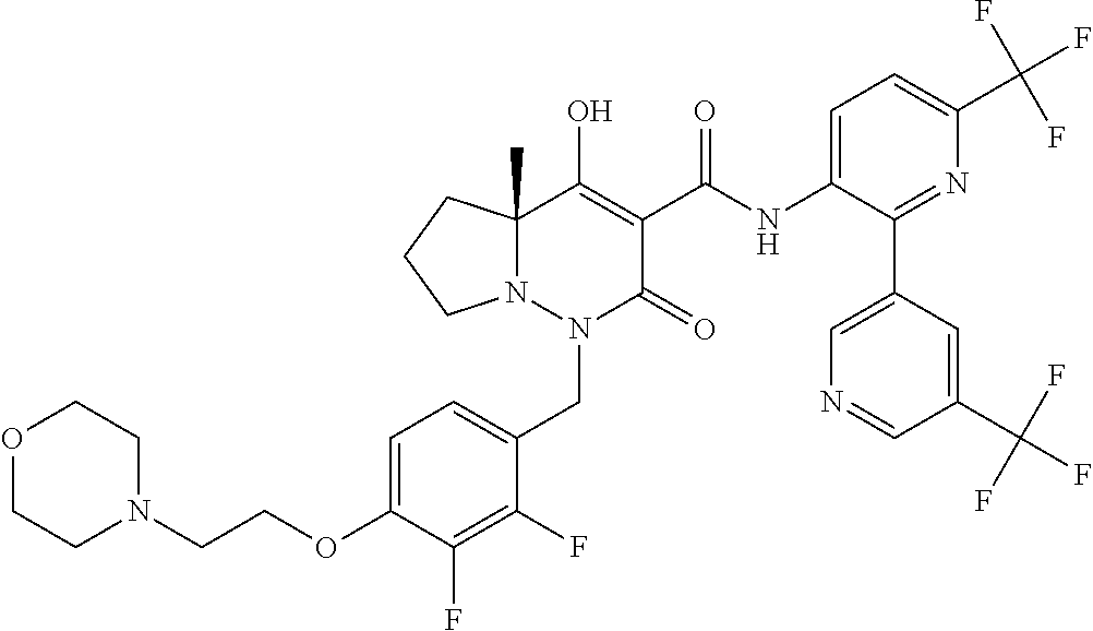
C1=C(OCCN2CCOCC2)C(F)=C(F)C(CN2C(=O)C(C(=O)NC3=CC=C(C(F)(F)F)N=C3C3=CN=CC(C(F)(F)F)=C3)=C(O)C3(C)N2CCC3)=C1
